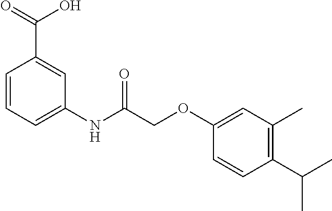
C1=CC=C(NC(COC2=CC(C)=C(C(C)C)C=C2)=O)C=C1C(=O)O
